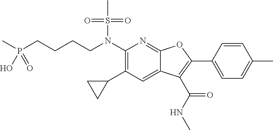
N(C1=C(C2CC2)C=C2C(=N1)OC(C1=CC=C(C)C=C1)=C2C(NC)=O)(S(C)(=O)=O)CCCCP(C)(O)=O
